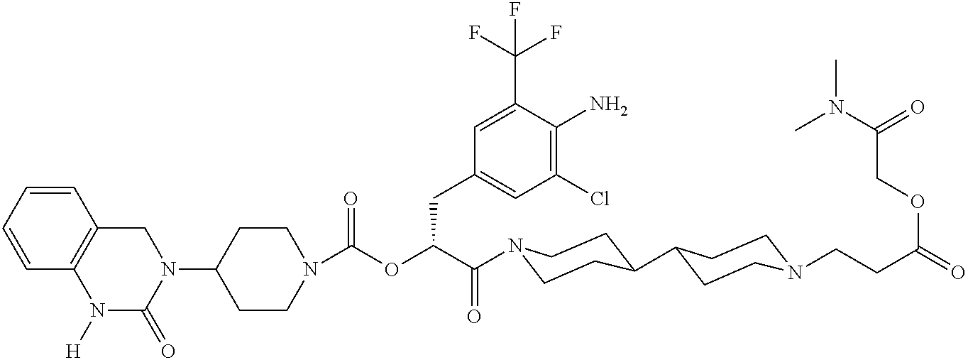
N1(C2CCN(C(=O)OC(C(=O)N3CCC(C4CCN(CCC(=O)OCC(N(C)C)=O)CC4)CC3)CC3=CC(Cl)=C(N)C(C(F)(F)F)=C3)CC2)CC2=C(N([H])C1=O)C=CC=C2
